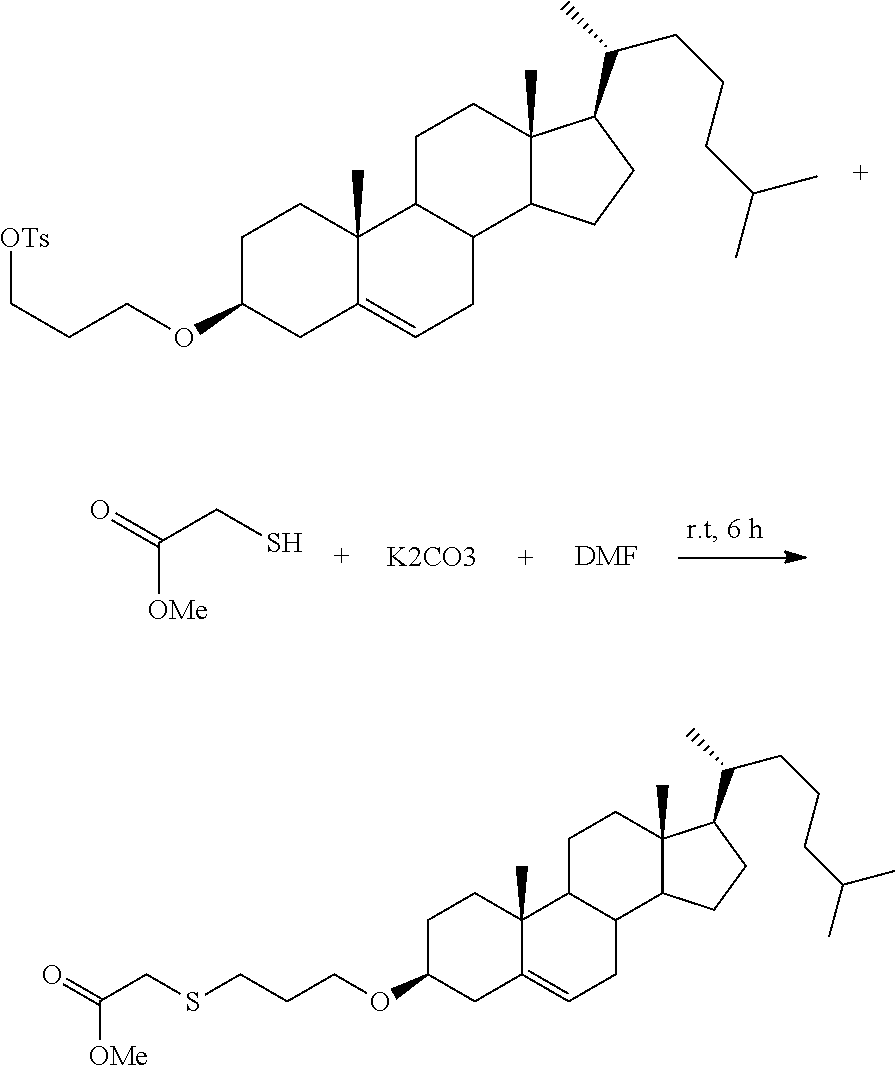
C1C(OCCC[OTs])CC2=CCC3C(C2(C)C1)CCC1(C)C3CCC1C(C)CCCC(C)C.C([OMe])(=O)CS.[K2CO3].[DMF].C1C(OCCCSCC(=O)[OMe])CC2=CCC3C(C2(C)C1)CCC1(C)C3CCC1C(C)CCCC(C)C
